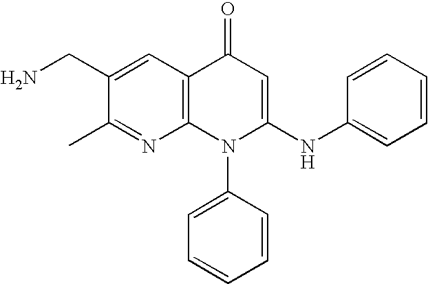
N1=C(C)C(CN)=CC2=C1N(C1=CC=CC=C1)C(NC1=CC=CC=C1)=CC2=O
